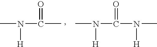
CN([H])C(=O)C.CN([H])C(=O)N([H])C
